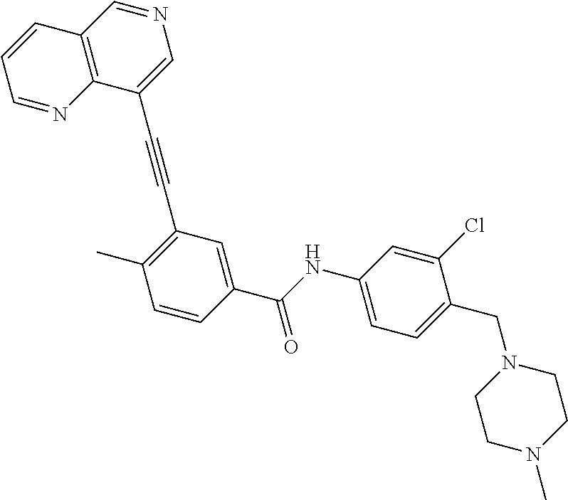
C(#CC1=C(C)C=CC(C(NC2=CC=C(CN3CCN(C)CC3)C(Cl)=C2)=O)=C1)C1=CN=CC2=C1N=CC=C2
